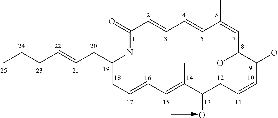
C1(=O)NC(CC=CCCC)CC=CC=C(C)C(O)CC=CC(O)C(O)C=C(C)C=CC=C1
